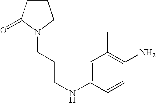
C1CC(=O)N(CCCNC2=CC(C)=C(N)C=C2)C1
